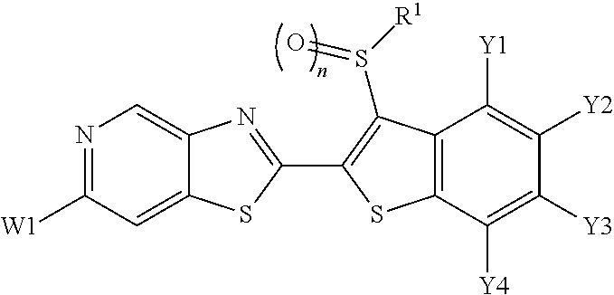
C12=CN=C([W1])C=C1SC(C1=C(S([R1])=O)C3=C(C([Y4])=C([Y3])C([Y2])=C3[Y1])S1)=N2
